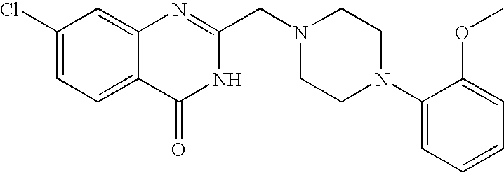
C1(Cl)=CC=C2C(=C1)N=C(CN1CCN(C3=CC=CC=C3OC)CC1)NC2=O
